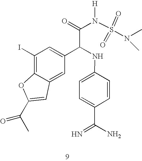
C1(I)=C2C(=CC(C(NC3=CC=C(C(=N)N)C=C3)C(=O)N(S(=O)(=O)N(C)C)[H])=C1)C=C(C(C)=O)O2
